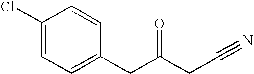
C1(Cl)=CC=C(CC(CC#N)=O)C=C1
